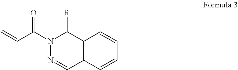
C12=C(C=CC=C1)C=NN(C(C=C)=O)C2[R]
